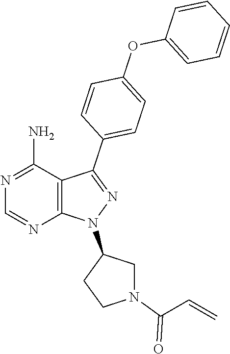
N1=C(N)C2=C(N=C1)N(C1CCN(C(C=C)=O)C1)N=C2C1=CC=C(OC2=CC=CC=C2)C=C1
